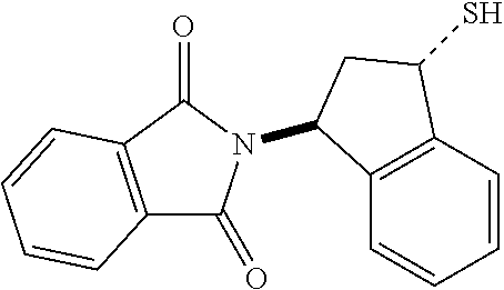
C1=CC2=C(C=C1)C(N1C(=O)C3=C(C1=O)C=CC=C3)CC2S
